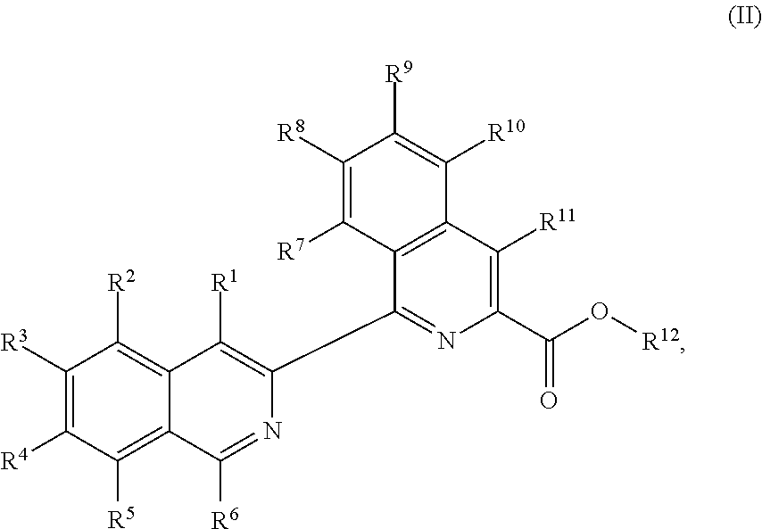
C1([R3])=C([R4])C([R5])=C2C(=C1[R2])C([R1])=C(C1=NC(C(O[R12])=O)=C([R11])C3=C1C([R7])=C([R8])C([R9])=C3[R10])N=C2[R6]
